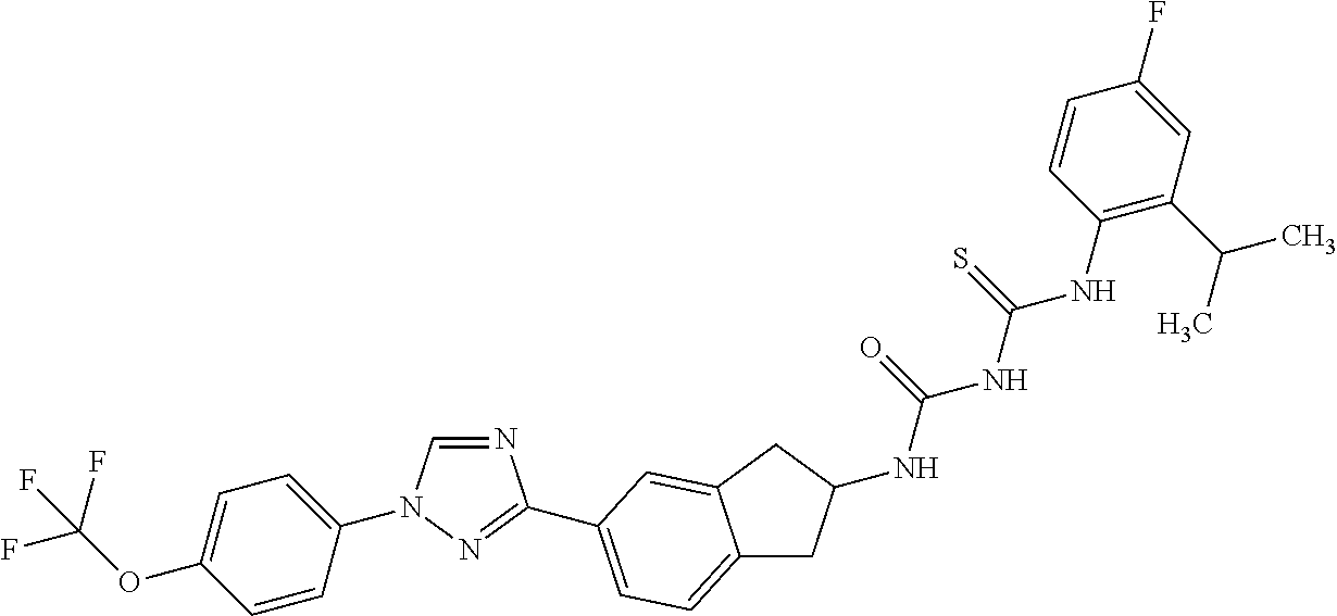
C1=CC(N2C=NC(C3=CC=C4CC(NC(=O)NC(NC5=C(C(C)C)C=C(F)C=C5)=S)CC4=C3)=N2)=CC=C1OC(F)(F)F
